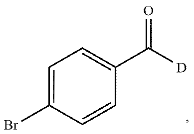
C1=C(Br)C=CC(C([D])=O)=C1
